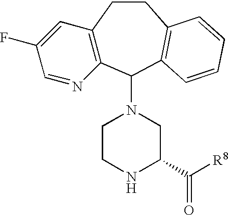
C12=C(C(N3CCNC(C([R8])=O)C3)C3=C(CC1)C=CC=C3)N=CC(F)=C2
